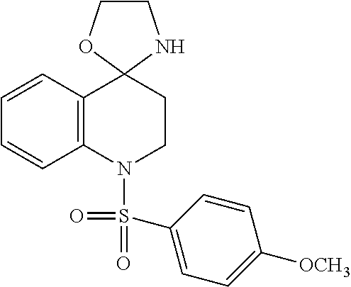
C1COC2(N1)C1=C(N(S(=O)(=O)C3=CC=C([OCH3])C=C3)CC2)C=CC=C1
